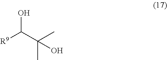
OC(C(C)(C)O)[R9]
